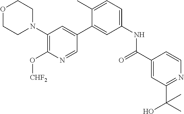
C1(N2CCOCC2)=C(O[CHF2])N=CC(C2=CC(NC(C3=CC(C(C)(O)C)=NC=C3)=O)=CC=C2C)=C1
